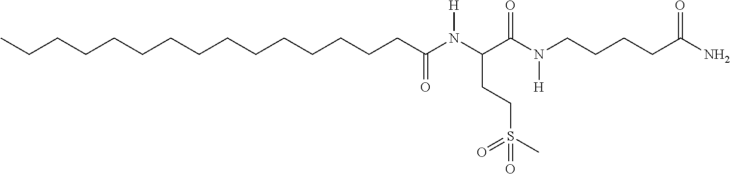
CCCCCCCCCCCCCCCC(N(C(C(N(CCCCC(N)=O)[H])=O)CCS(C)(=O)=O)[H])=O
